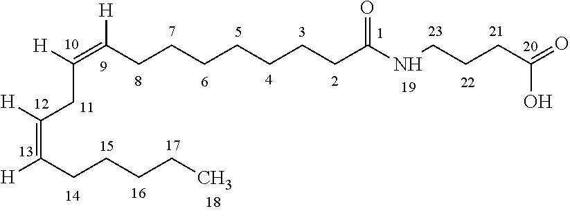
C(CCCCCC([H])=C([H])CC(=C(CCCCC)[H])[H])CC(NCCCC(=O)O)=O
